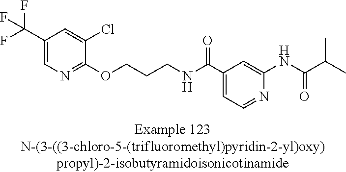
C1(C(F)(F)F)=CN=C(OCCCNC(C2=CC=NC(NC(C(C)C)=O)=C2)=O)C(Cl)=C1
